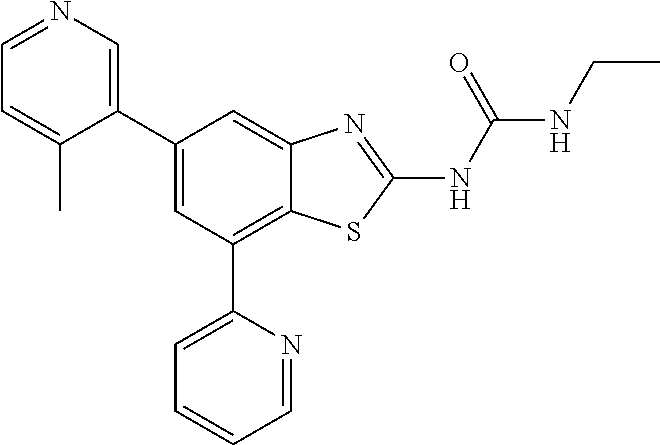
C1(C2=CN=CC=C2C)=CC(C2=CC=CC=N2)=C2C(=C1)N=C(NC(NCC)=O)S2
